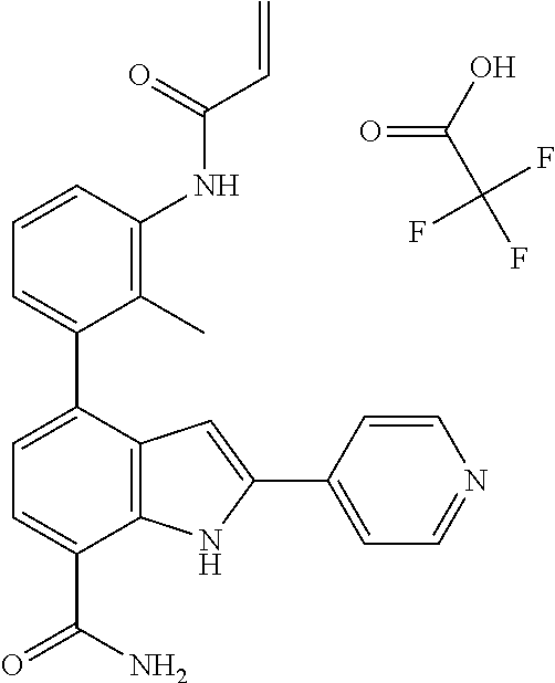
C1=CC(NC(C=C)=O)=C(C)C(C2=CC=C(C(N)=O)C3=C2C=C(C2=CC=NC=C2)N3)=C1.O=C(O)C(F)(F)F
